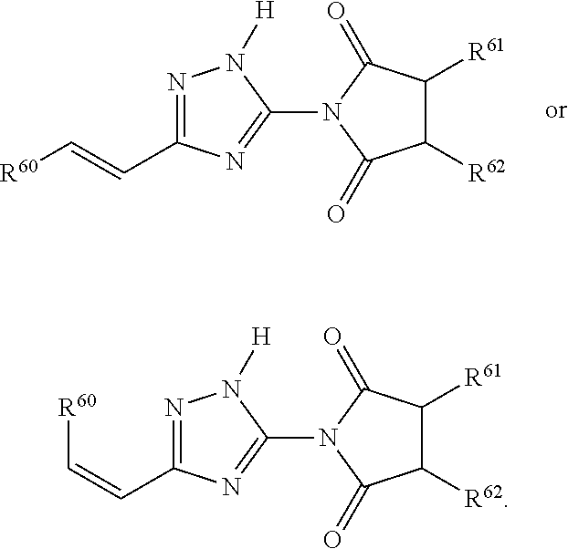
N1=C(C=C[R60])N=C(N2C(=O)C([R61])C([R62])C2=O)N1[H].N1=C(C=C[R60])N=C(N2C(=O)C([R61])C([R62])C2=O)N1[H]
